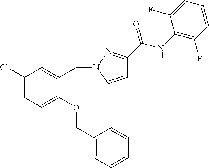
C1(Cl)=CC=C(OCC2=CC=CC=C2)C(CN2N=C(C(NC3=C(F)C=CC=C3F)=O)C=C2)=C1
